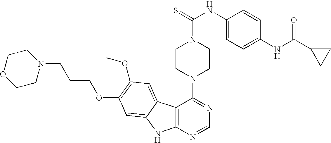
C12=C(N=CN=C1N1CCN(C(=S)NC3=CC=C(NC(C4CC4)=O)C=C3)CC1)NC1=CC(OCCCN3CCOCC3)=C(OC)C=C21
